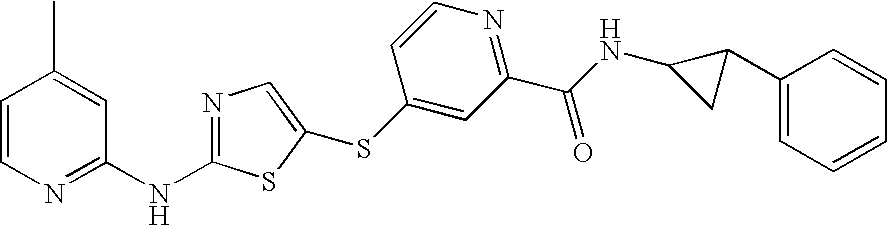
C1=CN=C(NC2=NC=C(SC3=CC(C(NC4CC4C4=CC=CC=C4)=O)=NC=C3)S2)C=C1C
